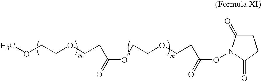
C(OCCOCCC(ON1C(=O)CCC1=O)=O)(=O)CCOCCOC
